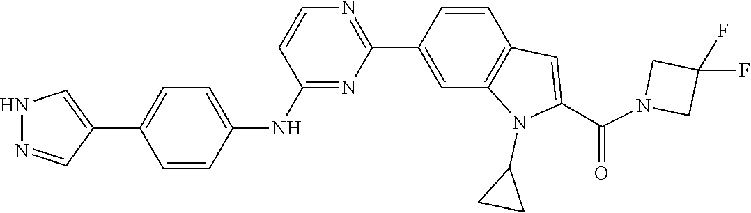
C1(F)(F)CN(C(C2=CC3=C(C=C(C4=NC=CC(NC5=CC=C(C6=CNN=C6)C=C5)=N4)C=C3)N2C2CC2)=O)C1
